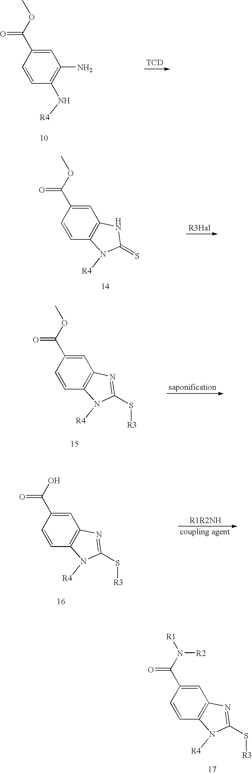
C1=CC(N[R4])=C(N)C=C1C(OC)=O.[TCD].C1=CC2=C(C=C1C(OC)=O)NC(=S)N2[R4].C1=CC2=C(C=C1C(OC)=O)N=C(S[R3])N2[R4].C1=CC2=C(C=C1C(O)=O)N=C(S[R3])N2[R4].C1=CC2=C(C=C1C(N([R1])[R2])=O)N=C(S[R3])N2[R4]
